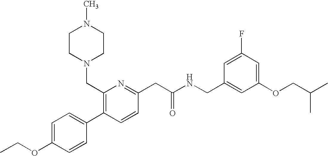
C1(OCC)=CC=C(C2=C(CN3CCN(C)CC3)N=C(CC(NCC3=CC(OCC(C)C)=CC(F)=C3)=O)C=C2)C=C1
